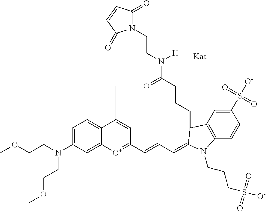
C12=CC=C(N(CCOC)CCOC)C=C1[O+]=C(C=CC=C1C(CCCC(=O)N([H])CCN3C(=O)C=CC3=O)(C)C3=C(C=CC(S([O-])(=O)=O)=C3)N1CCCS([O-])(=O)=O)C=C2C(C)(C)C
